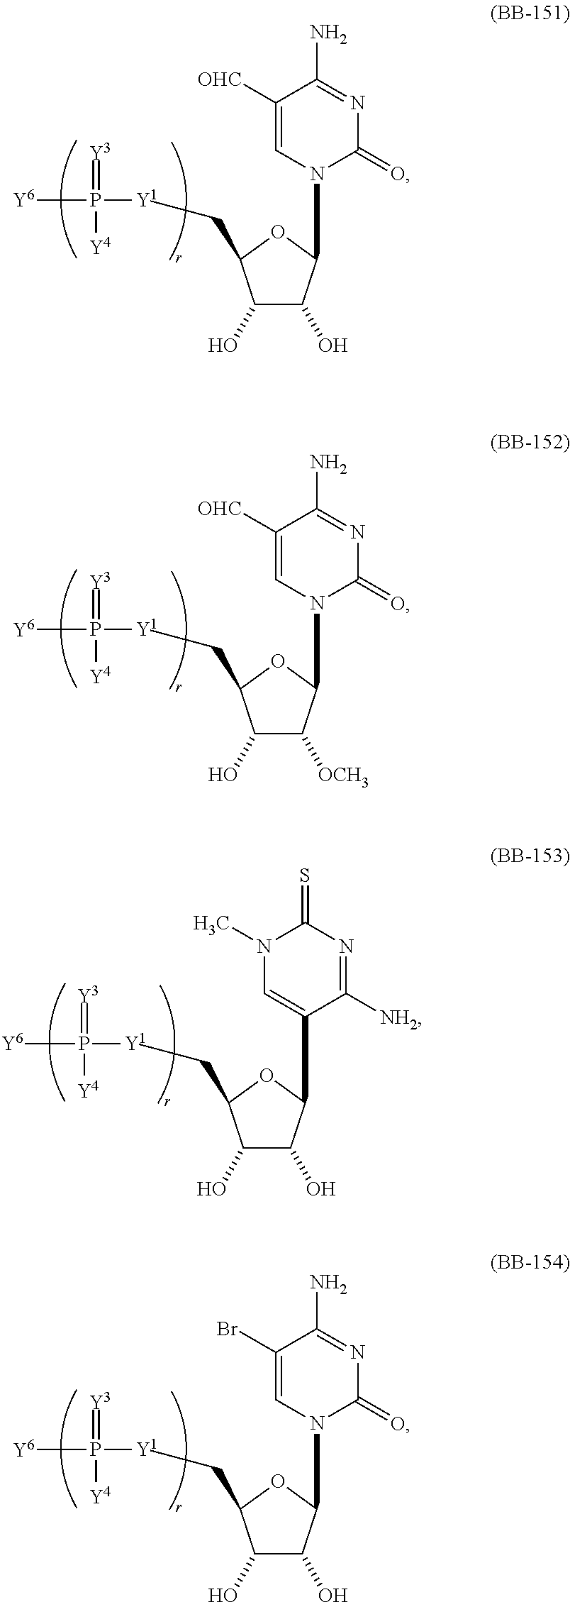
C1(O)C(O)C(N2C(=O)N=C(N)C([OHC])=C2)OC1C[Y1]P([Y6])(=[Y3])[Y4].C1(O)C([OCH3])C(N2C(=O)N=C(N)C([OHC])=C2)OC1C[Y1]P([Y6])(=[Y3])[Y4].C1(O)C(O)C(C2=CN(C)C(=S)N=C2[NH2])OC1C[Y1]P([Y6])(=[Y3])[Y4].C1(O)C(O)C(N2C(=O)N=C(N)C(Br)=C2)OC1C[Y1]P([Y6])(=[Y3])[Y4]
